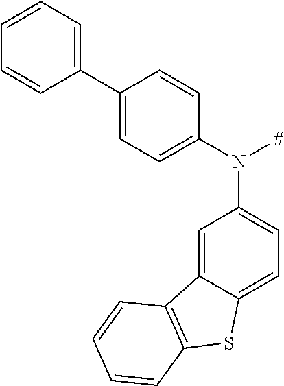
C1(C2=CC=CC=C2)=CC=C(N([#])C2=CC=C3C(=C2)C2=C(S3)C=CC=C2)C=C1
